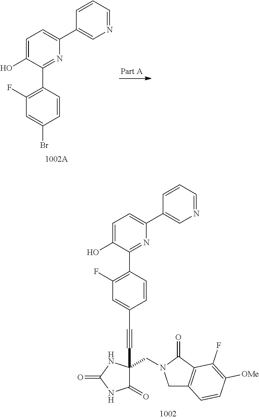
BrC1=CC(F)=C(C2=NC(C3=CN=CC=C3)=CC=C2O)C=C1.C(#CC1(CN2CC3=C(C2=O)C(F)=C([OMe])C=C3)C(=O)NC(=O)N1)C1=CC(F)=C(C2=NC(C3=CN=CC=C3)=CC=C2O)C=C1
